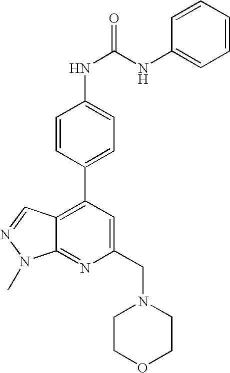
C1(CN2CCOCC2)=CC(C2=CC=C(NC(=O)NC3=CC=CC=C3)C=C2)=C2C(=N1)N(C)N=C2
